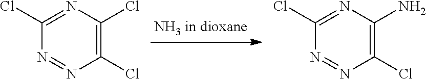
C1(Cl)=NC(Cl)=C(Cl)N=N1.C1(Cl)=NC(N)=C(Cl)N=N1
